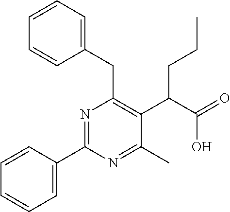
C1=CC(C2=NC(CC3=CC=CC=C3)=C(C(C(=O)O)CCC)C(C)=N2)=CC=C1
